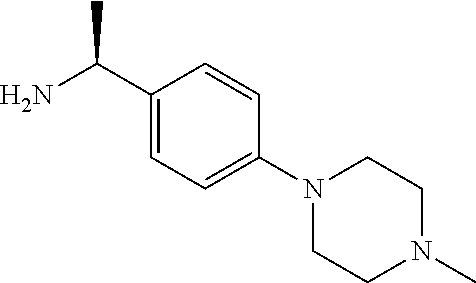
C1(C(N)C)=CC=C(N2CCN(C)CC2)C=C1
